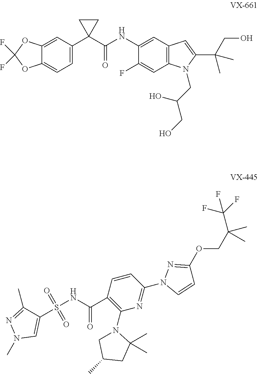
C1=C2C(=CC=C1C1(C(NC3=CC4=C(C=C3F)N(CC(CO)O)C(C(C)(C)CO)=C4)=O)CC1)OC(F)(F)O2.C1(C(NS(=O)(=O)C2=CN(C)N=C2C)=O)=C(N2CC(C)CC2(C)C)N=C(N2C=CC(OCC(C)(C)C(F)(F)F)=N2)C=C1
